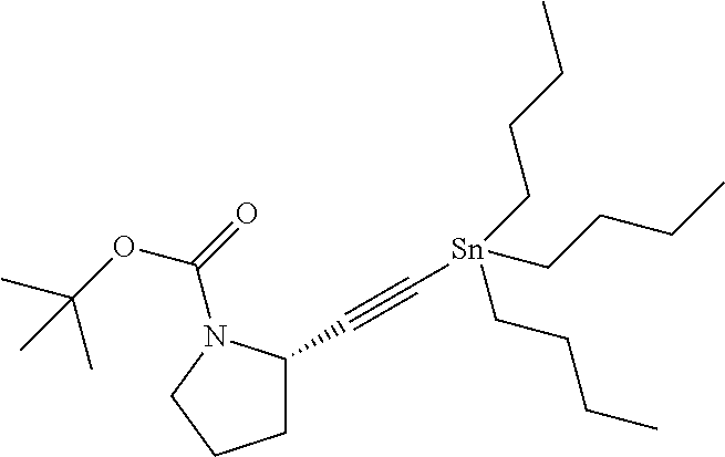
C(#C[Sn](CCCC)(CCCC)CCCC)C1CCCN1C(OC(C)(C)C)=O
